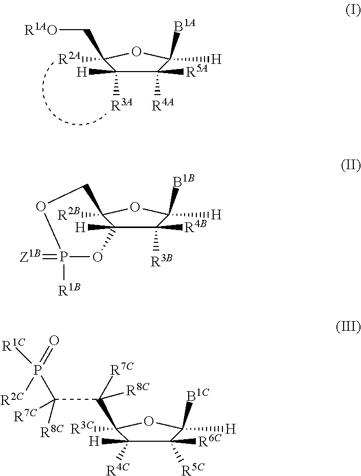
C1([R4B])([R3B])C2([H])C([R2B])(OC1([B1B])[H])COP([R1B])(=[Z1B])O2.C1([R6C])([R5C])C([R4C])([H])C([R3C])(C(C(P([R1C])(=O)[R2C])([R8C])[R7C])([R8C])[R7C])OC1([B1C])[H].C1([R5A])([R4A])C([R3A])([H])C([R2A])(C[R1AO])OC1([B1A])[H]
